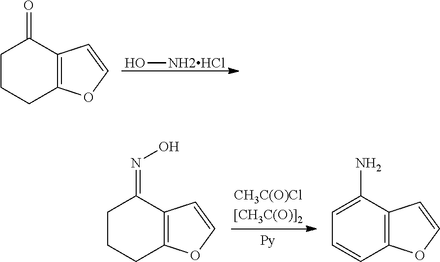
C1CCC2=C(C1=NO)C=CO2.C1=C(N)C2=C(C=C1)OC=C2.O[NH2HCl].C1CCC2=C(C1=O)C=CO2
